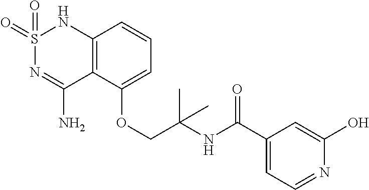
C12=C(C(OCC(NC(C3=CC=NC(O)=C3)=O)(C)C)=CC=C1)C(N)=NS(=O)(=O)N2
